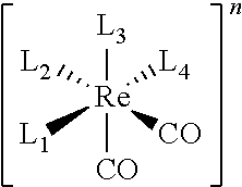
[Re]([L3])([CO])([L4])([CO])([L2])[L1]
